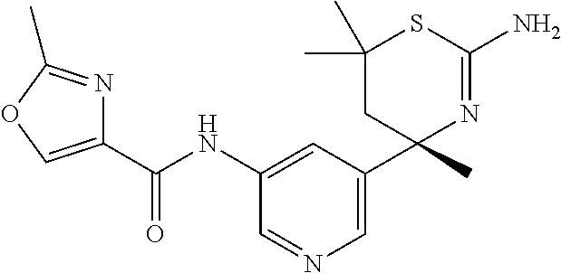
C1(C(NC2=CC(C3(C)N=C(N)SC(C)(C)C3)=CN=C2)=O)=COC(C)=N1
